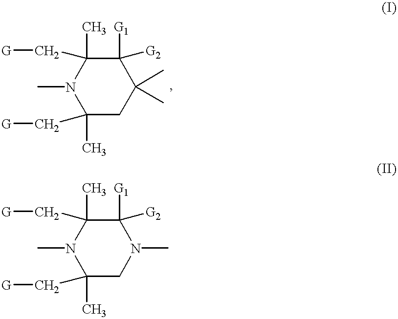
N1(C)C(C)(C[G])CC(C)(C)C([G1])([G2])C1(C)C[G].N1(C)C(C)(C[G])CN(C)C([G1])([G2])C1(C)C[G]
